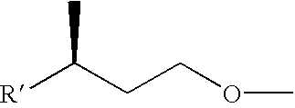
[R]C(CCOC)C
